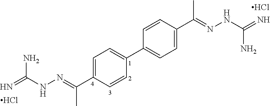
Cl.Cl.C1=C(C(=NNC(=N)N)C)C=CC(C2=CC=C(C(=NNC(=N)N)C)C=C2)=C1
